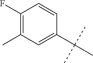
CC(C)(C)C1=CC(C)=C(F)C=C1
